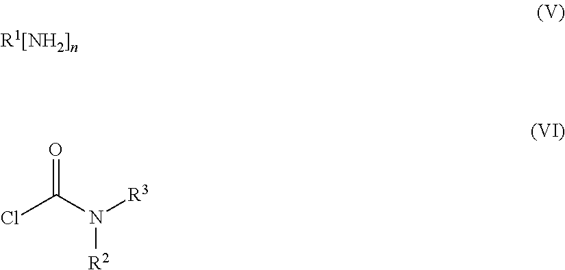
ClC(N([R3])[R2])=O
